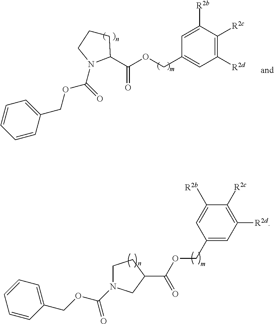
C1(COC(=O)C2CN(C(OCC3=CC=CC=C3)=O)CC2)=CC([R2d])=C([R2c])C([R2b])=C1.C1([R2d])=C([R2c])C([R2b])=CC(COC(=O)C2CCCN2C(=O)OCC2=CC=CC=C2)=C1
